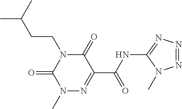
CC(C)CCN1C(=O)C(C(NC2=NN=NN2C)=O)=NN(C)C1=O
